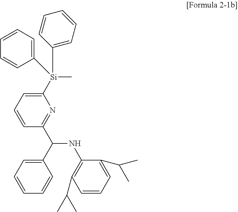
C1([Si](C2=CC=CC=C2)(C)C2=CC=CC=C2)=CC=CC(C(NC2=C(C(C)C)C=CC=C2C(C)C)C2=CC=CC=C2)=N1
